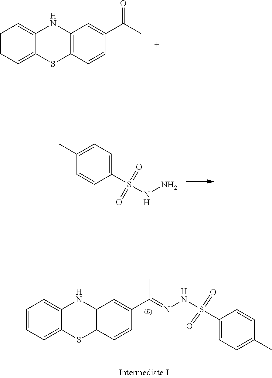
C1=CC=C2C(=C1)NC1=C(S2)C=CC(C(C)=O)=C1.[H].C1=CC(S(NN)(=O)=O)=CC=C1C.[H].C1=CC=C2C(=C1)NC1=C(S2)C=CC(C(=NNS(C2=CC=C(C)C=C2)(=O)=O)C)=C1.[H].[H]
